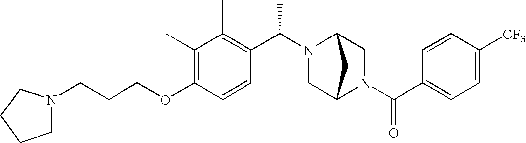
C(OC1=C(C)C(C)=C(C(N2CC3N(C(C4=CC=C([CF3])C=C4)=O)CC2C3)C)C=C1)CCN1CCCC1
